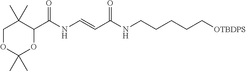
C1OC(C)(C)OC(C(NC=CC(NCCCCC[OTBDPS])=O)=O)C1(C)C
